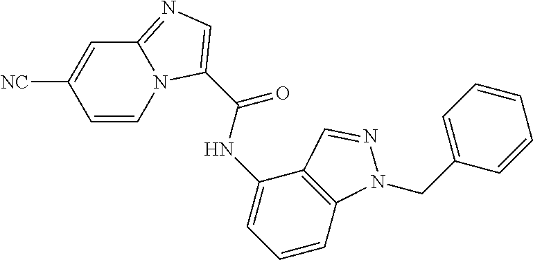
C12=C(C=CC=C1NC(C1=CN=C3N1C=CC([NC])=C3)=O)N(CC1=CC=CC=C1)N=C2
